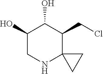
C1(O)CNC2(C(CCl)C1O)CC2
